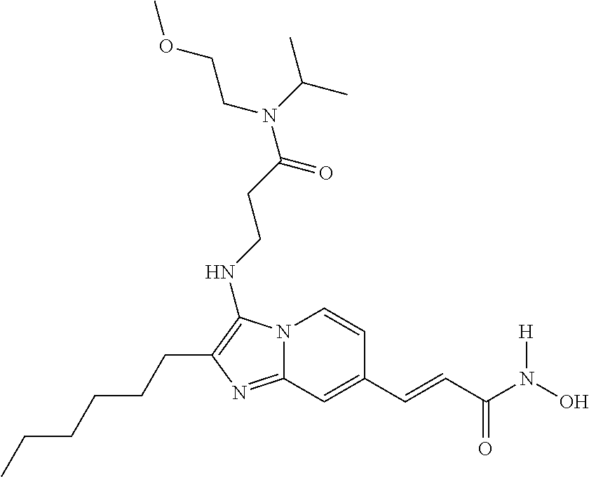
N12C(=NC(CCCCCC)=C1NCCC(N(C(C)C)CCOC)=O)C=C(C=CC(N(O)[H])=O)C=C2
